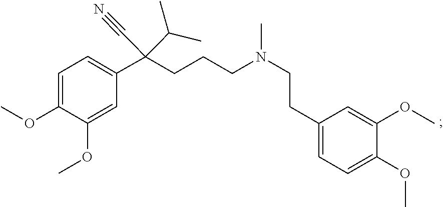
N(C)(CCCC(C#N)(C1=CC=C(OC)C(OC)=C1)C(C)C)CCC1=CC=C(OC)C(OC)=C1
